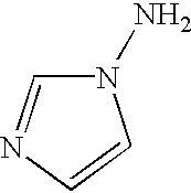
N1(N)C=NC=C1
